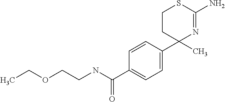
C1(C2=CC=C(C(NCCOCC)=O)C=C2)(C)N=C(N)SCC1
